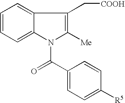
C1=CC=C2C(=C1)C(C[COOH])=C([Me])N2C(C1=CC=C([R5])C=C1)=O
